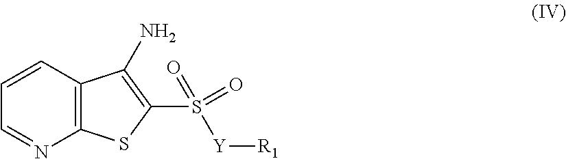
C12=C(C=CC=N1)C(N)=C(S([Y][R1])(=O)=O)S2
